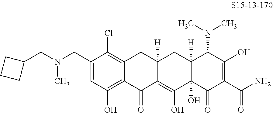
C1(CN(C)CC2CCC2)=CC(O)=C2C(=C1Cl)CC1([H])C(=C(O)C3(O)C([H])(C1)C(N(C)C)C(O)=C(C(N)=O)C3=O)C2=O
